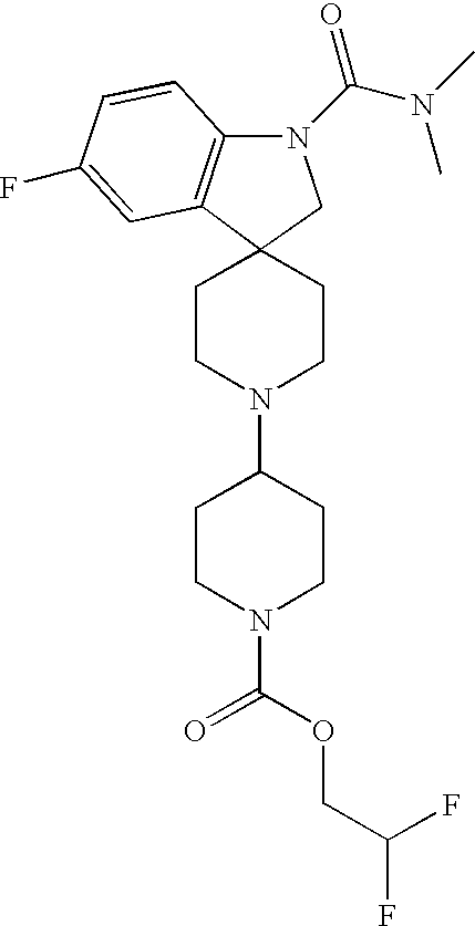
C12(CCN(C3CCN(C(OCC(F)F)=O)CC3)CC1)C1=C(N(C(N(C)C)=O)C2)C=CC(F)=C1
